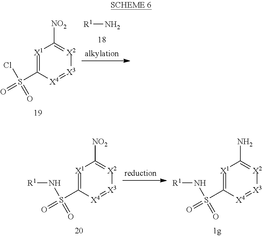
[R1]N.[X1]1=C(S(=O)(Cl)=O)[X4]=[X3][X2]=C1[NO2].[X1]1=C(S(=O)(N[R1])=O)[X4]=[X3][X2]=C1[NO2].[X1]1=C(S(=O)(N[R1])=O)[X4]=[X3][X2]=C1N
